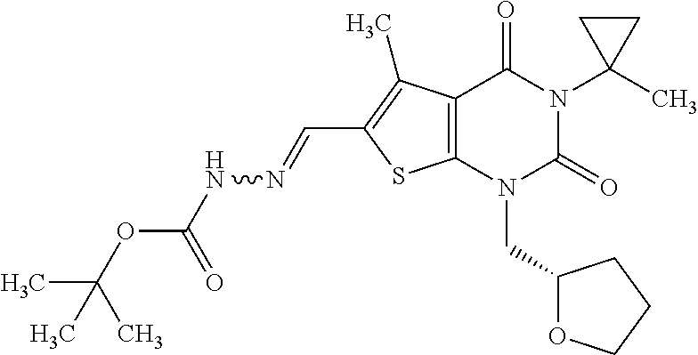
C12=C(N(CC3OCCC3)C(=O)N(C3(C)CC3)C1=O)SC(C=NNC(OC(C)(C)C)=O)=C2C
